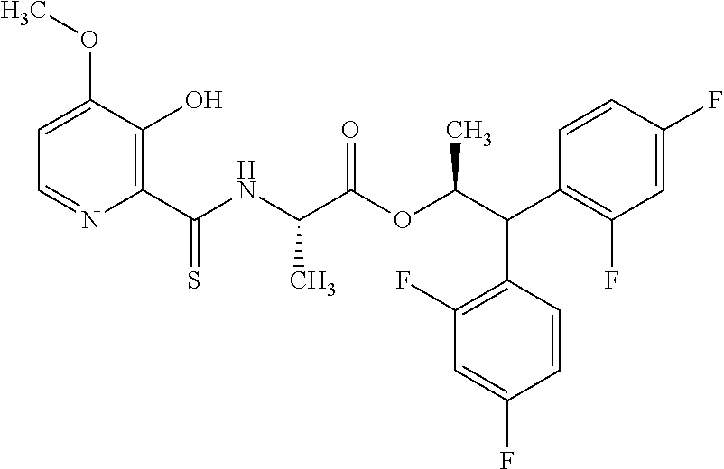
C1=C(OC)C(O)=C(C(NC(C(OC(C(C2=C(F)C=C(F)C=C2)C2=C(F)C=C(F)C=C2)C)=O)C)=S)N=C1
